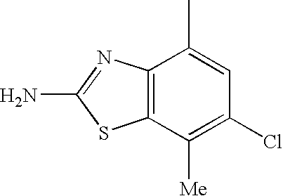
C12=C(C([Me])=C(Cl)C=C1C)SC(N)=N2
